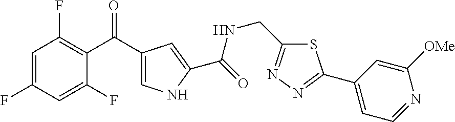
C1=C(F)C=C(F)C(C(C2=CNC(C(=O)NCC3=NN=C(C4=CC=NC([OMe])=C4)S3)=C2)=O)=C1F
